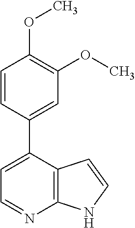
C1=CC(C2=CC=NC3=C2C=CN3)=CC(OC)=C1OC
